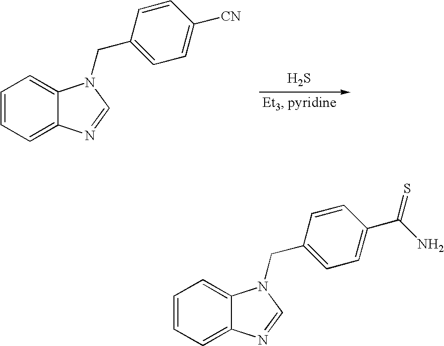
C1=CC=C2C(=C1)N(CC1=CC=C([CN])C=C1)C=N2.S.C1=CC=C2C(=C1)N(CC1=CC=C(C(N)=S)C=C1)C=N2
